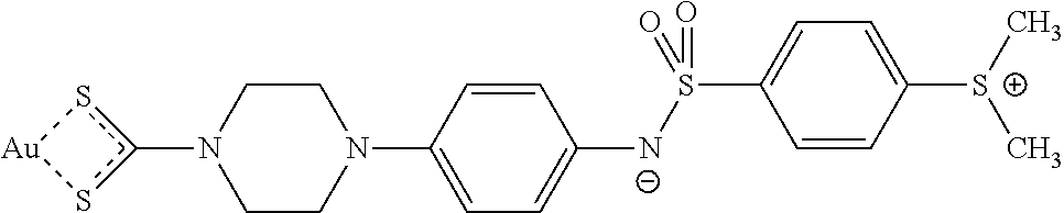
N1(c2s[Au]s2)CCN(C2=CC=C([N-]S(C3=CC=C([S+](C)C)C=C3)(=O)=O)C=C2)CC1
